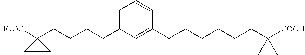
C1=C(CCCCC2([HOOC])CC2)C=C(CCCCCCC([COOH])(C)C)C=C1
